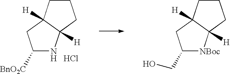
C1CC2([H])C([H])(C1)NC([BnO2C])C2.Cl.C1CC2([H])C([H])(C1)[NBoc]C(CO)C2
